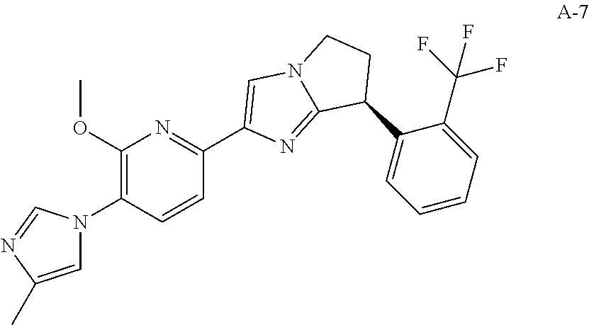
C12=NC(C3=NC(OC)=C(N4C=C(C)N=C4)C=C3)=CN1CCC2C1=CC=CC=C1C(F)(F)F
